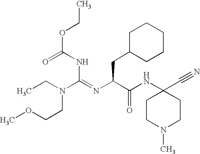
C(NC(=O)OCC)(=NC(C(NC1(C#N)CCN(C)CC1)=O)CC1CCCCC1)N(CCOC)CC
